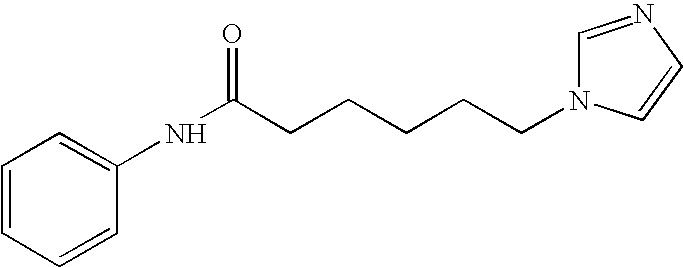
C(CCCCN1C=NC=C1)C(NC1=CC=CC=C1)=O
